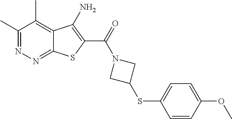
C1(C)=NN=C2C(=C1C)C(N)=C(C(=O)N1CC(SC3=CC=C(OC)C=C3)C1)S2
